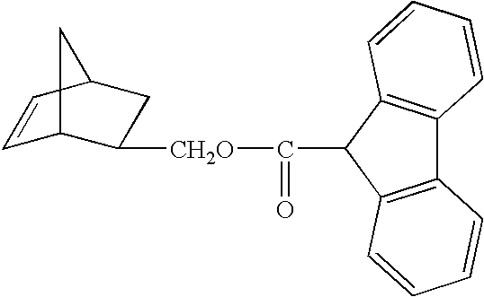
C1=CC2CC([CH2O]C(=O)C3C4=C(C5=C3C=CC=C5)C=CC=C4)C1C2
